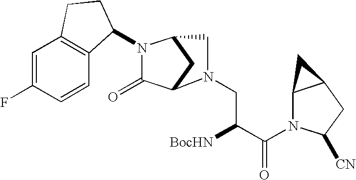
C1(=O)C2CC(CN2CC([BocHN])C(=O)N2C3C(CC2[CN])C3)N1C1C2=C(C=C(F)C=C2)CC1
